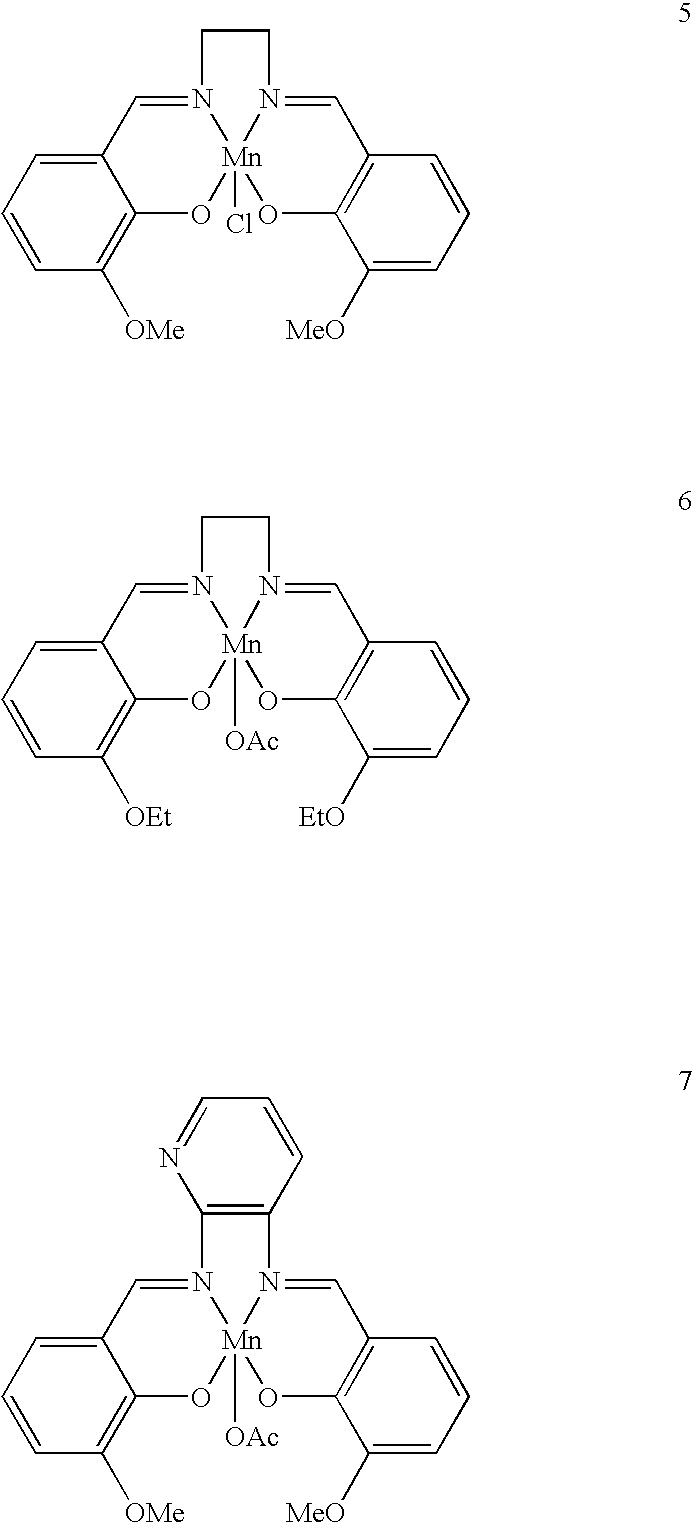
C12=C([OEt])C=CC=C1C=N1[Mn]3([OAc])(O2)OC2=C(C=N3CC1)C=CC=C2[EtO].C12=C([OMe])C=CC=C1C=N1[Mn]3([OAc])(O2)OC2=C(C=N3C3=C1N=CC=C3)C=CC=C2[MeO].C12=C([OMe])C=CC=C1C=N1[Mn]3(Cl)(O2)OC2=C(C=N3CC1)C=CC=C2[MeO]
